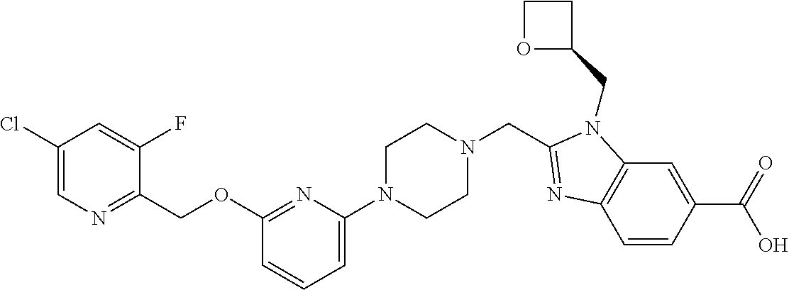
C12=C(C=C(C(=O)O)C=C1)N(CC1CCO1)C(CN1CCN(C3=CC=CC(OCC4=NC=C(Cl)C=C4F)=N3)CC1)=N2
